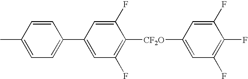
C1(F)=CC([CF2O]C2=C(F)C=C(C3=CC=C(C)C=C3)C=C2F)=CC(F)=C1F
